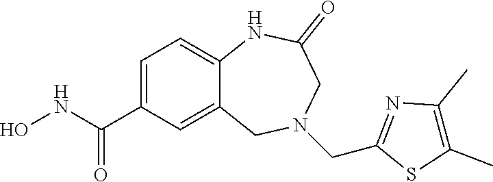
C1=C(C(NO)=O)C=C2C(=C1)NC(=O)CN(CC1=NC(C)=C(C)S1)C2
